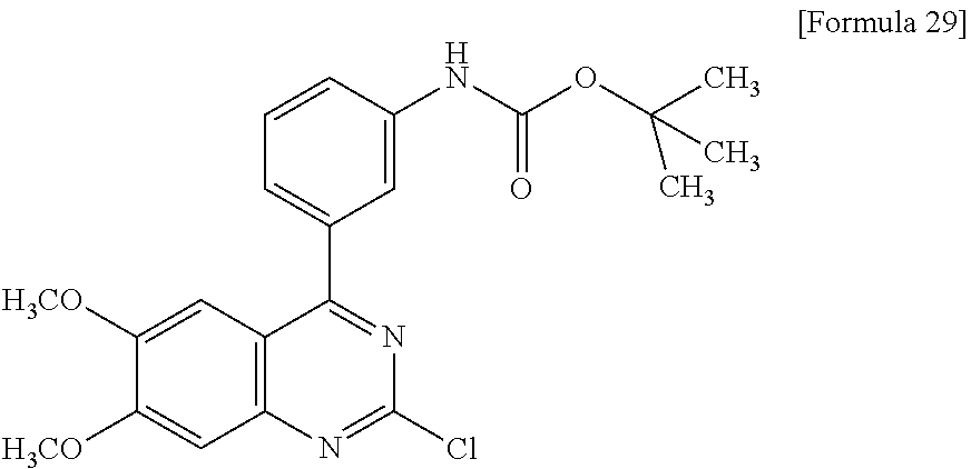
C1([H3CO])=CC2=C(C=C1[H3CO])N=C(Cl)N=C2C1=CC=CC(NC(OC(C)(C)C)=O)=C1
